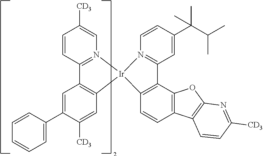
C1=CC2=N(C=C1[CD3])[Ir]1(C3=C2C=C(C2=CC=CC=C2)C([CD3])=C3)C2=C(C3=C(C=C2)C2=C(O3)N=C([CD3])C=C2)C2=N1C=CC(C(C)(C(C)C)C)=C2
